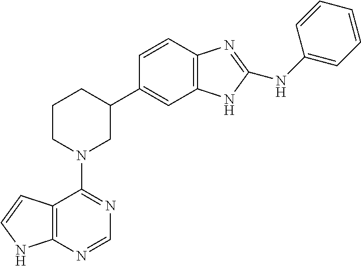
C12=C(N=CN=C1N1CC(C3=CC4=C(C=C3)N=C(NC3=CC=CC=C3)N4)CCC1)NC=C2
